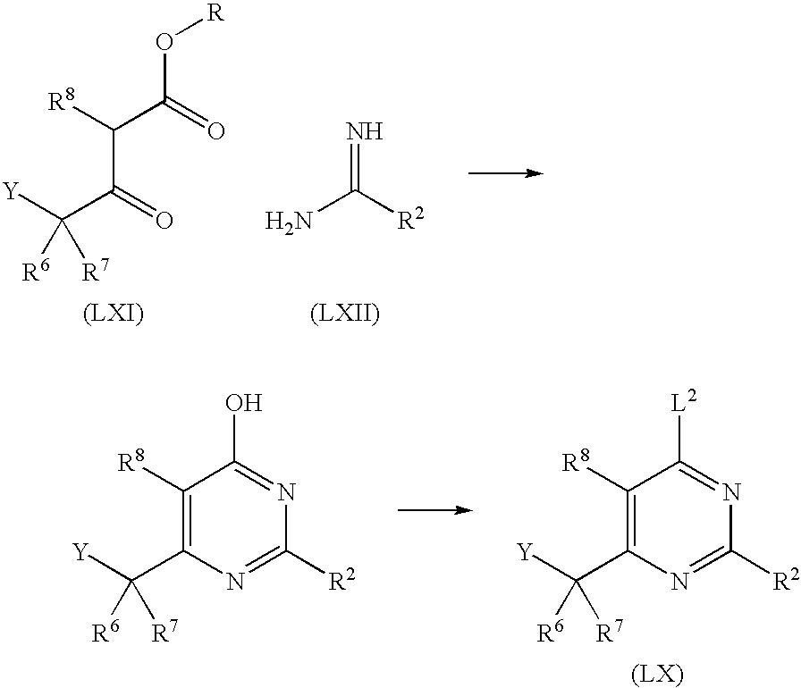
[Y]C(C(C(C(O[R])=O)[R8])=O)([R6])[R7].C([R2])(N)=N.[Y]C(C1=C([R8])C([L2])=NC([R2])=N1)([R6])[R7].[Y]C(C1=C([R8])C(O)=NC([R2])=N1)([R6])[R7]
